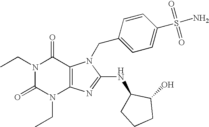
N1(CC)C(=O)N(CC)C2=C(C1=O)N(CC1=CC=C(S(N)(=O)=O)C=C1)C(NC1CCCC1O)=N2
